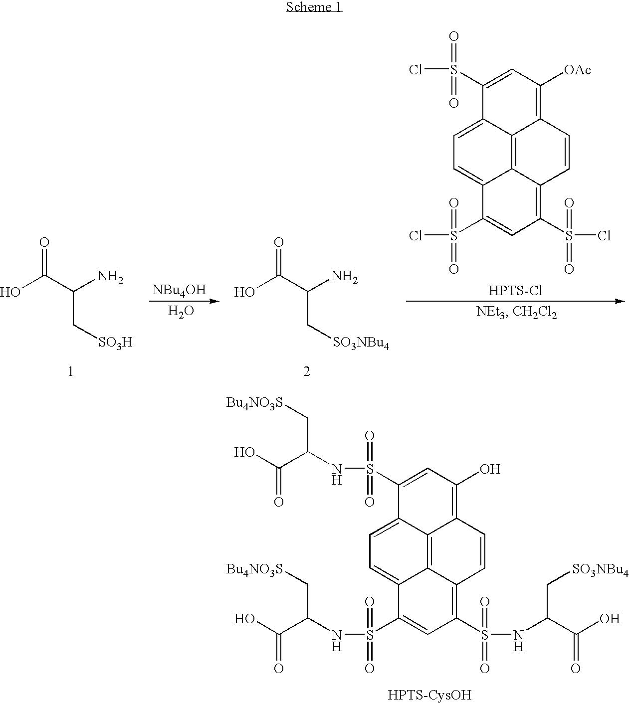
C1(S(=O)(=O)Cl)=CC([OAc])=C2C3=C4C(=CC=C13)C(S(=O)(=O)Cl)=CC(S(Cl)(=O)=O)=C4C=C2.OC(=O)C(C[SO3H])N.[NBu4OH].O.OC(=O)C(C[SO3NBu4])N.[HPTS-Cl].C1(S(=O)(=O)NC(C[Bu4NO3S])C(=O)O)=CC(O)=C2C3=C4C(=CC=C13)C(S(=O)(=O)NC(C[Bu4NO3S])C(=O)O)=CC(S(NC(C[SO3NBu4])C(=O)O)(=O)=O)=C4C=C2
